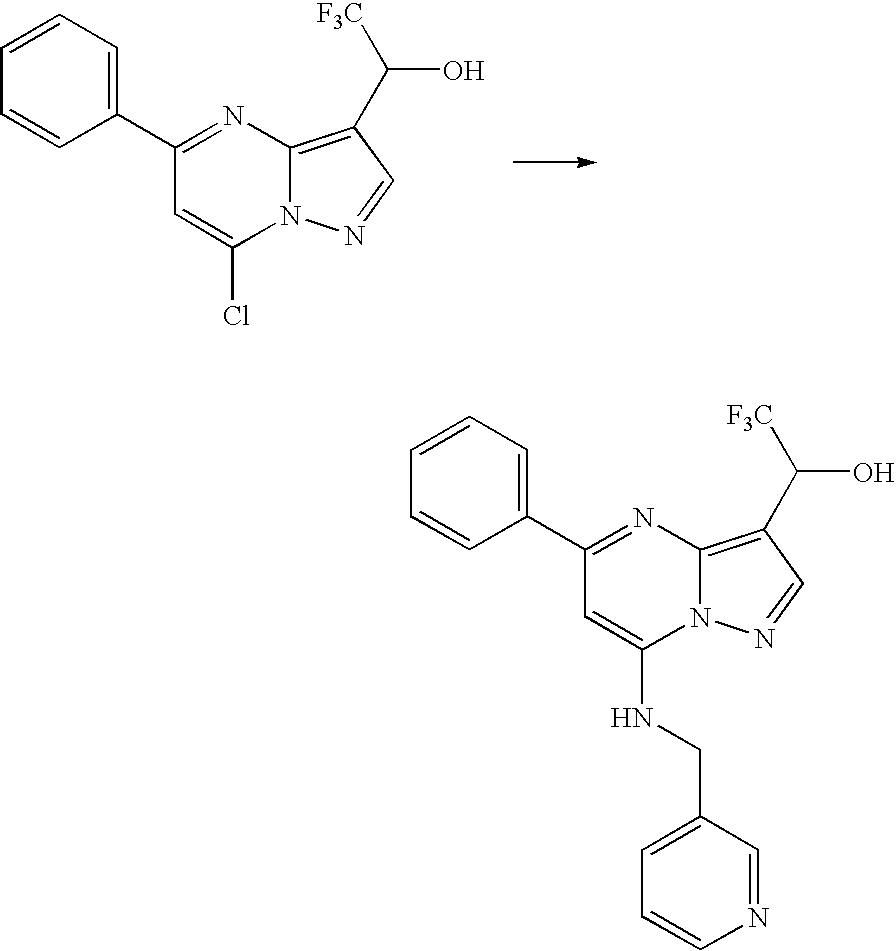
N12C(=C(C(O)[F3C])C=N1)N=C(C1=CC=CC=C1)C=C2Cl.N12C(=C(C(O)[F3C])C=N1)N=C(C1=CC=CC=C1)C=C2NCC1=CC=CN=C1
